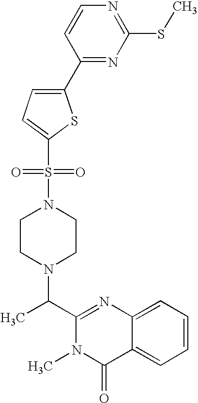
C1(C(N2CCN(S(=O)(=O)C3=CC=C(C4=NC(SC)=NC=C4)S3)CC2)C)=NC2=CC=CC=C2C(=O)N1C
